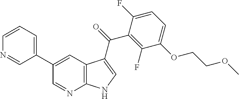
C1(C2=CC=CN=C2)=CC2=C(N=C1)NC=C2C(C1=C(F)C(OCCOC)=CC=C1F)=O
